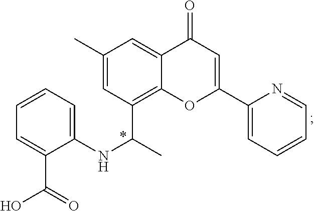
N(C1=CC=CC=C1C(=O)O)C(C1=C2C(=CC(C)=C1)C(=O)C=C(C1=CC=CC=N1)O2)C
